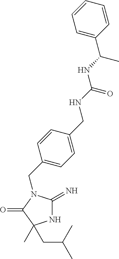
N1C(=N)N(CC2=CC=C(CNC(=O)NC(C3=CC=CC=C3)C)C=C2)C(=O)C1(C)CC(C)C
